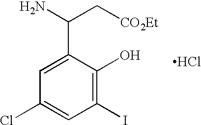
C1(I)=C(O)C(C(C[CO2Et])N)=CC(Cl)=C1.Cl
